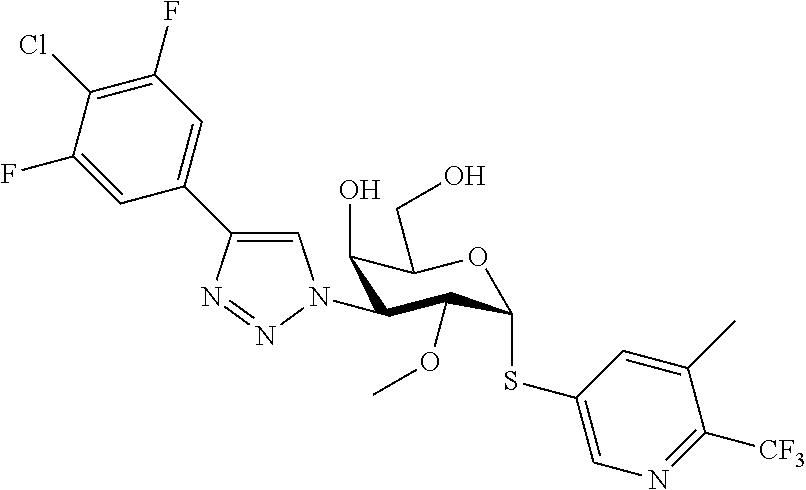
C1=C(C2=CN(C3C(O)C(CO)OC(SC4=CN=C([CF3])C(C)=C4)C3OC)N=N2)C=C(F)C(Cl)=C1F
